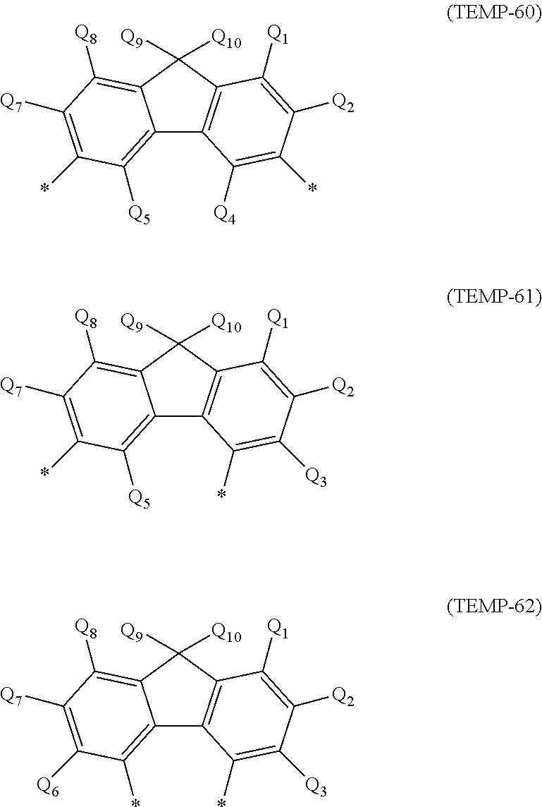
C12=C(C([Q9])([Q10])C3=C([Q8])C([Q7])=C(*)C([Q5])=C13)C([Q1])=C([Q2])C(*)=C2[Q4].C12=C(C([Q9])([Q10])C3=C([Q8])C([Q7])=C(*)C([Q5])=C13)C([Q1])=C([Q2])C([Q3])=C2*.C12=C(C([Q9])([Q10])C3=C([Q8])C([Q7])=C([Q6])C(*)=C13)C([Q1])=C([Q2])C([Q3])=C2*
